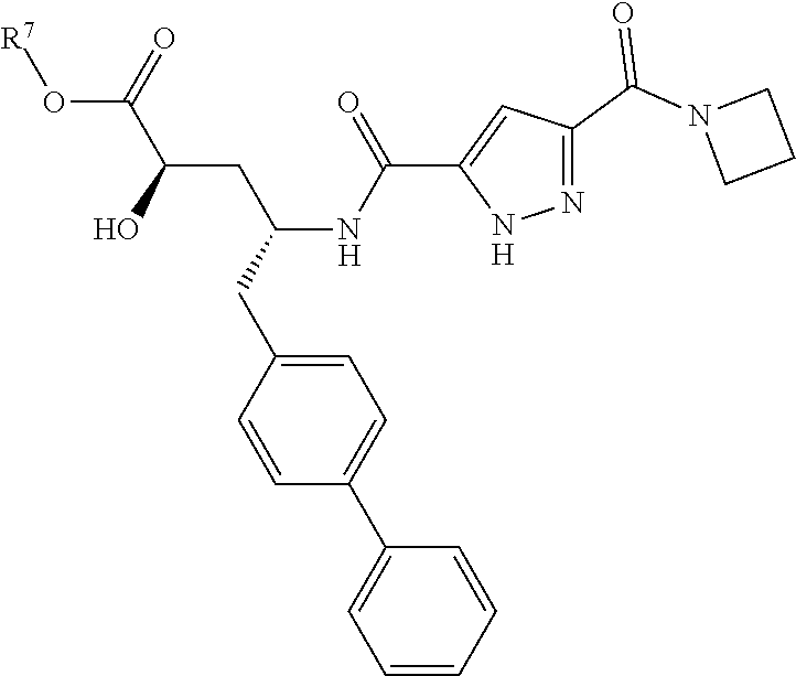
O(C(C(CC(NC(C1=CC(C(=O)N2CCC2)=NN1)=O)CC1=CC=C(C2=CC=CC=C2)C=C1)O)=O)[R7].[H].[H]
